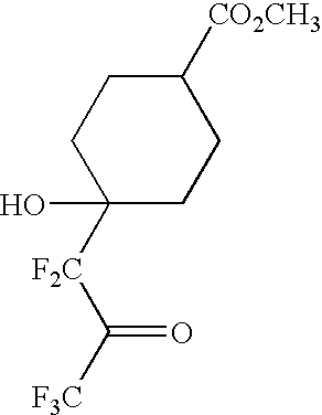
C1([CO2CH3])CCC(O)([F2C]C([F3C])=O)CC1
